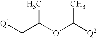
[Q1]CC(OC([Q2])C)C
